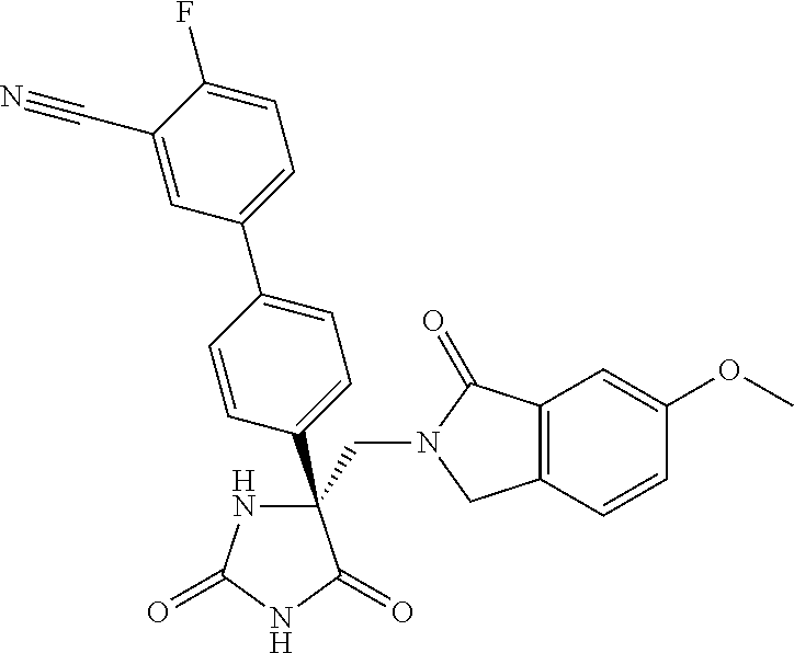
C(C1(C2=CC=C(C3=CC=C(F)C(C#N)=C3)C=C2)NC(=O)NC1=O)N1CC2=C(C1=O)C=C(OC)C=C2
